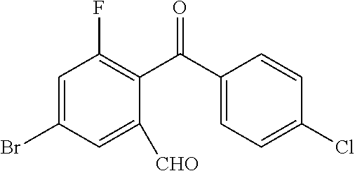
C1=C(Br)C=C([CHO])C(C(C2=CC=C(Cl)C=C2)=O)=C1F
